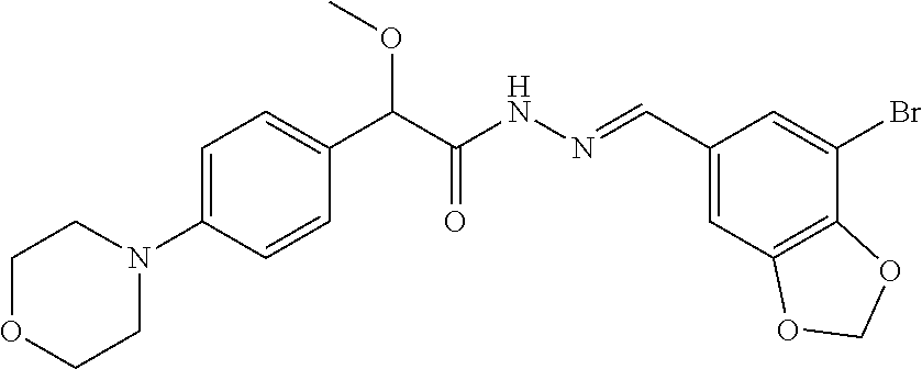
C1(N2CCOCC2)=CC=C(C(C(NN=CC2=CC3=C(C(Br)=C2)OCO3)=O)OC)C=C1
